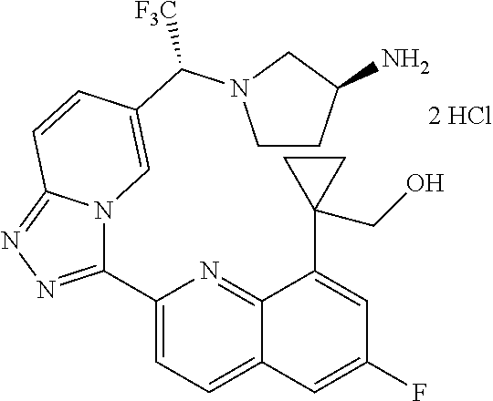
C1(C2=NN=C3N2C=C(C(N2CCC(N)C2)[F3C])C=C3)=CC=C2C(=N1)C(C1(CO)CC1)=CC(F)=C2.[2 HCl]
